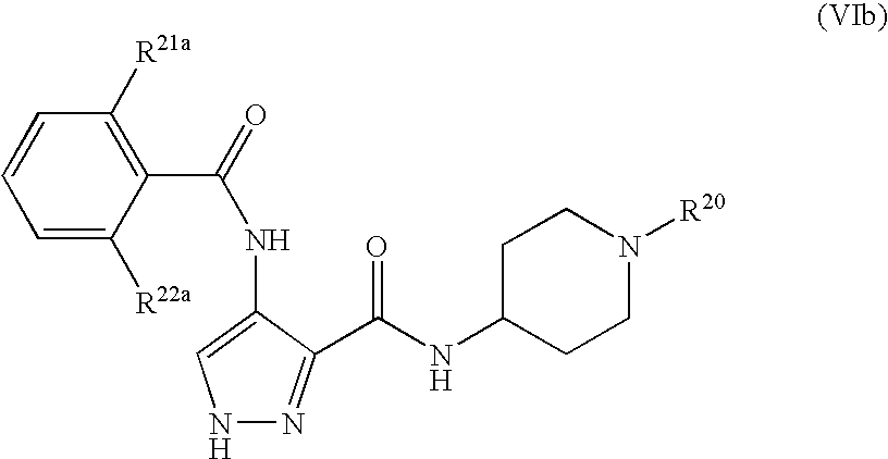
C1(C(=O)NC2=CNN=C2C(NC2CCN([R20])CC2)=O)=C([R21a])C=CC=C1[R22a]
